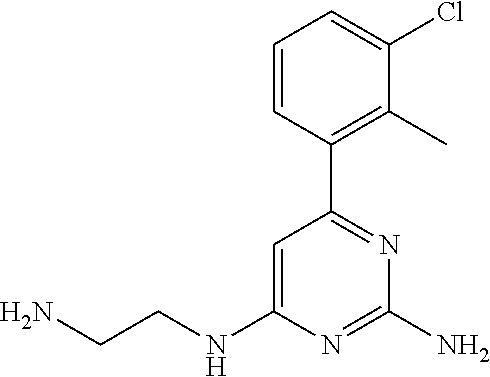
NCCNC1=CC(C2=C(C)C(Cl)=CC=C2)=NC(N)=N1
